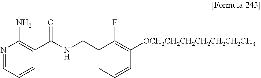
N1=CC=CC(C(NCC2=CC=CC([OCH2CH2CH2CH2CH2CH2CH3])=C2F)=O)=C1N
